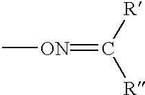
C[ON]=C([R])[R]
